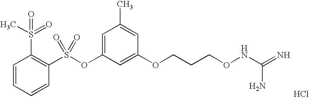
C1=CC=CC(S(OC2=CC(C)=CC(OCCCONC(=N)N)=C2)(=O)=O)=C1S(C)(=O)=O.Cl
